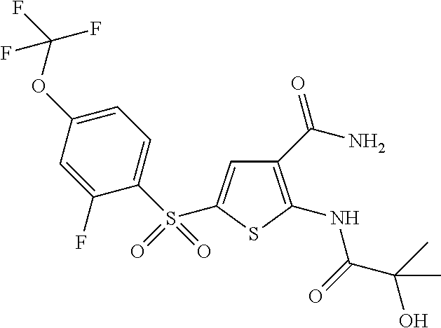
C1(C(N)=O)=C(NC(C(C)(O)C)=O)SC(S(C2=CC=C(OC(F)(F)F)C=C2F)(=O)=O)=C1
